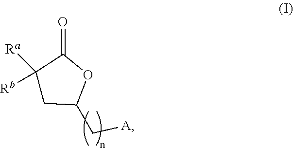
C1([Ra])([Rb])CC(C[A])OC1=O
